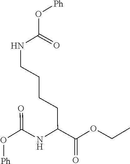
O(C(NC(C(OCC)=O)CCCCNC(O[Ph])=O)=O)[Ph]
